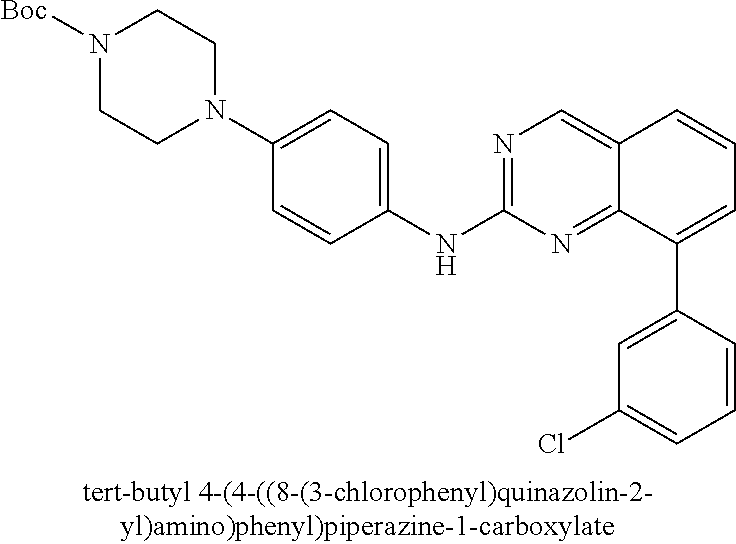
N1([Boc])CCN(C2=CC=C(NC3=NC=C4C(=N3)C(C3=CC(Cl)=CC=C3)=CC=C4)C=C2)CC1
